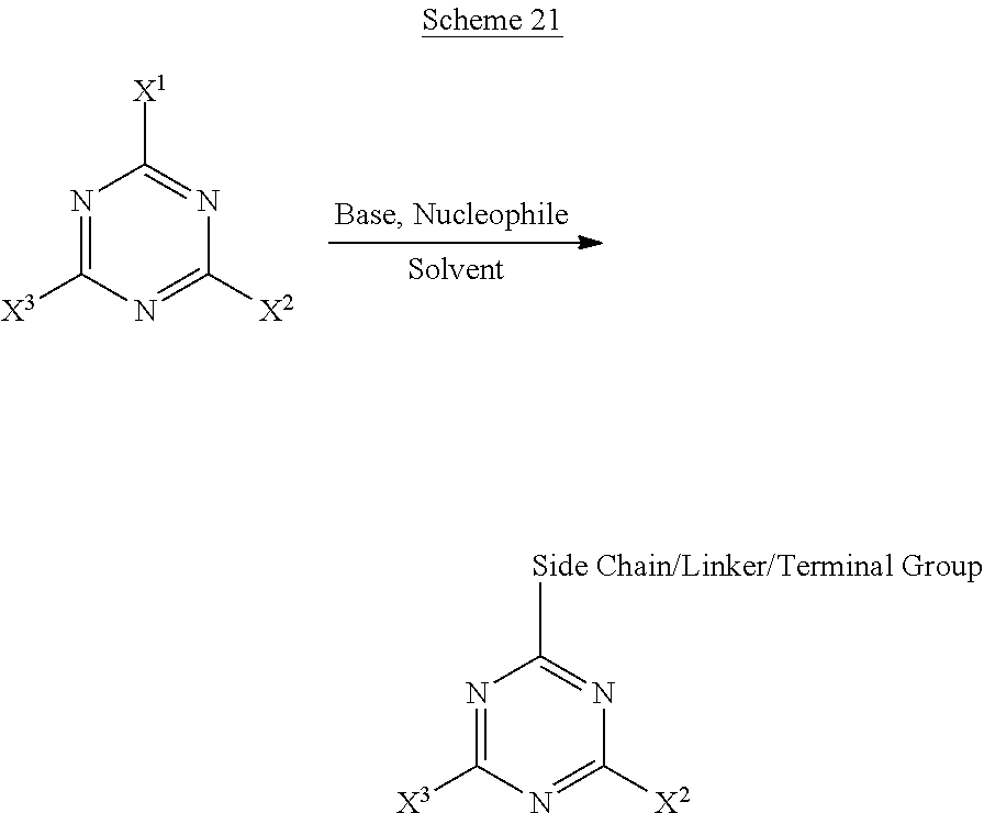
N1=C([X3])N=C([X2])N=C1C.N1=C([X3])N=C([X2])N=C1[X1]
